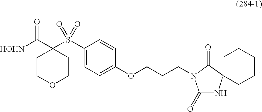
[HOHN]C(C1(S(C2=CC=C(OCCCN3C(=O)NC4(C3=O)CCCCC4)C=C2)(=O)=O)CCOCC1)=O
